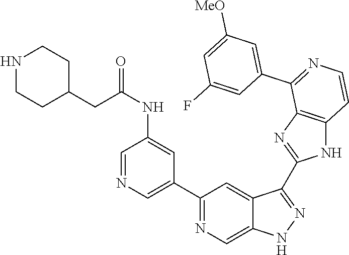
C1(C2=CN=CC(NC(CC3CCNCC3)=O)=C2)=NC=C2C(=C1)C(C1=NC3=C(N1)C=CN=C3C1=CC([MeO])=CC(F)=C1)=NN2
